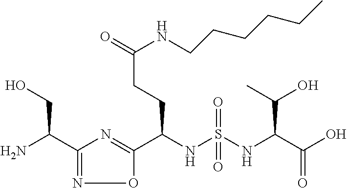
C1(C(N)CO)=NOC(C(NS(NC(C(O)=O)C(O)C)(=O)=O)CCC(=O)NCCCCCC)=N1
